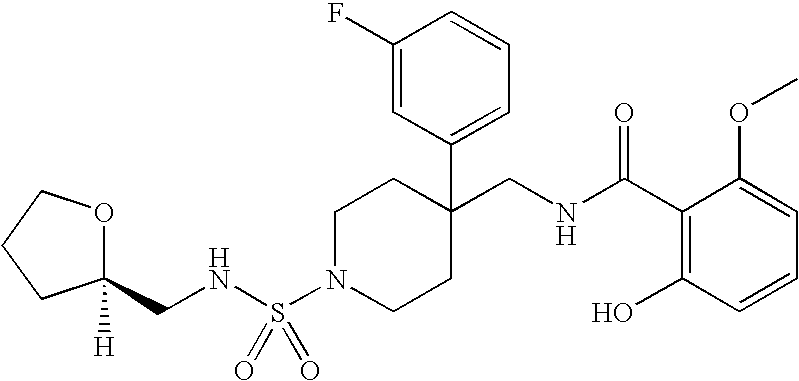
N(S(N1CCC(CNC(C2=C(O)C=CC=C2OC)=O)(C2=CC=CC(F)=C2)CC1)(=O)=O)CC1([H])OCCC1
